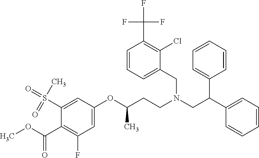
O(C(CCN(CC(C1=CC=CC=C1)C1=CC=CC=C1)CC1=CC=CC(C(F)(F)F)=C1Cl)C)C1=CC(F)=C(C(OC)=O)C(S(=O)(C)=O)=C1
